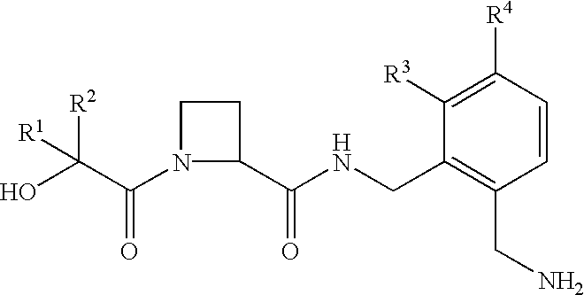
C1N(C(C(O)([R2])[R1])=O)C(C(NCC2=C(CN)C=CC([R4])=C2[R3])=O)C1
